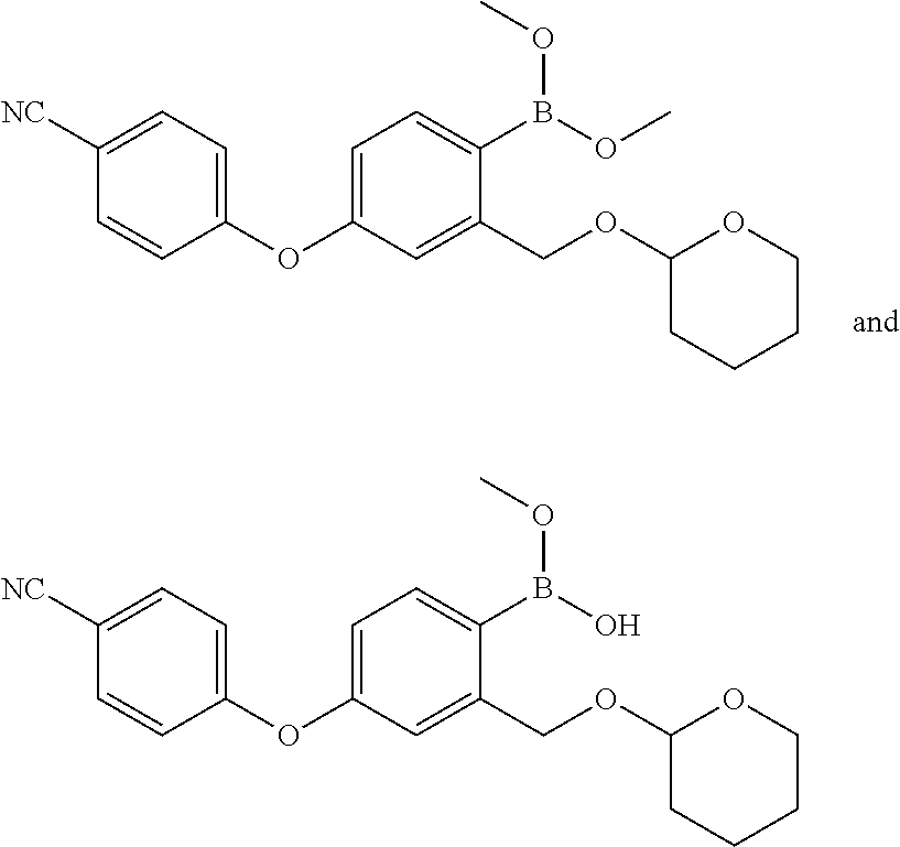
[NC]C1=CC=C(OC2=CC=C(B(OC)OC)C(COC3CCCCO3)=C2)C=C1.[NC]C1=CC=C(OC2=CC=C(B(O)OC)C(COC3CCCCO3)=C2)C=C1
